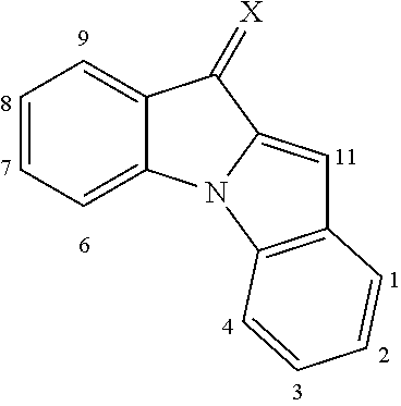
C1=CC=C2C(=C1)C(=[X])C1=CC3=C(N21)C=CC=C3
